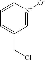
C1=C[N+]([O-])=CC(CCl)=C1
